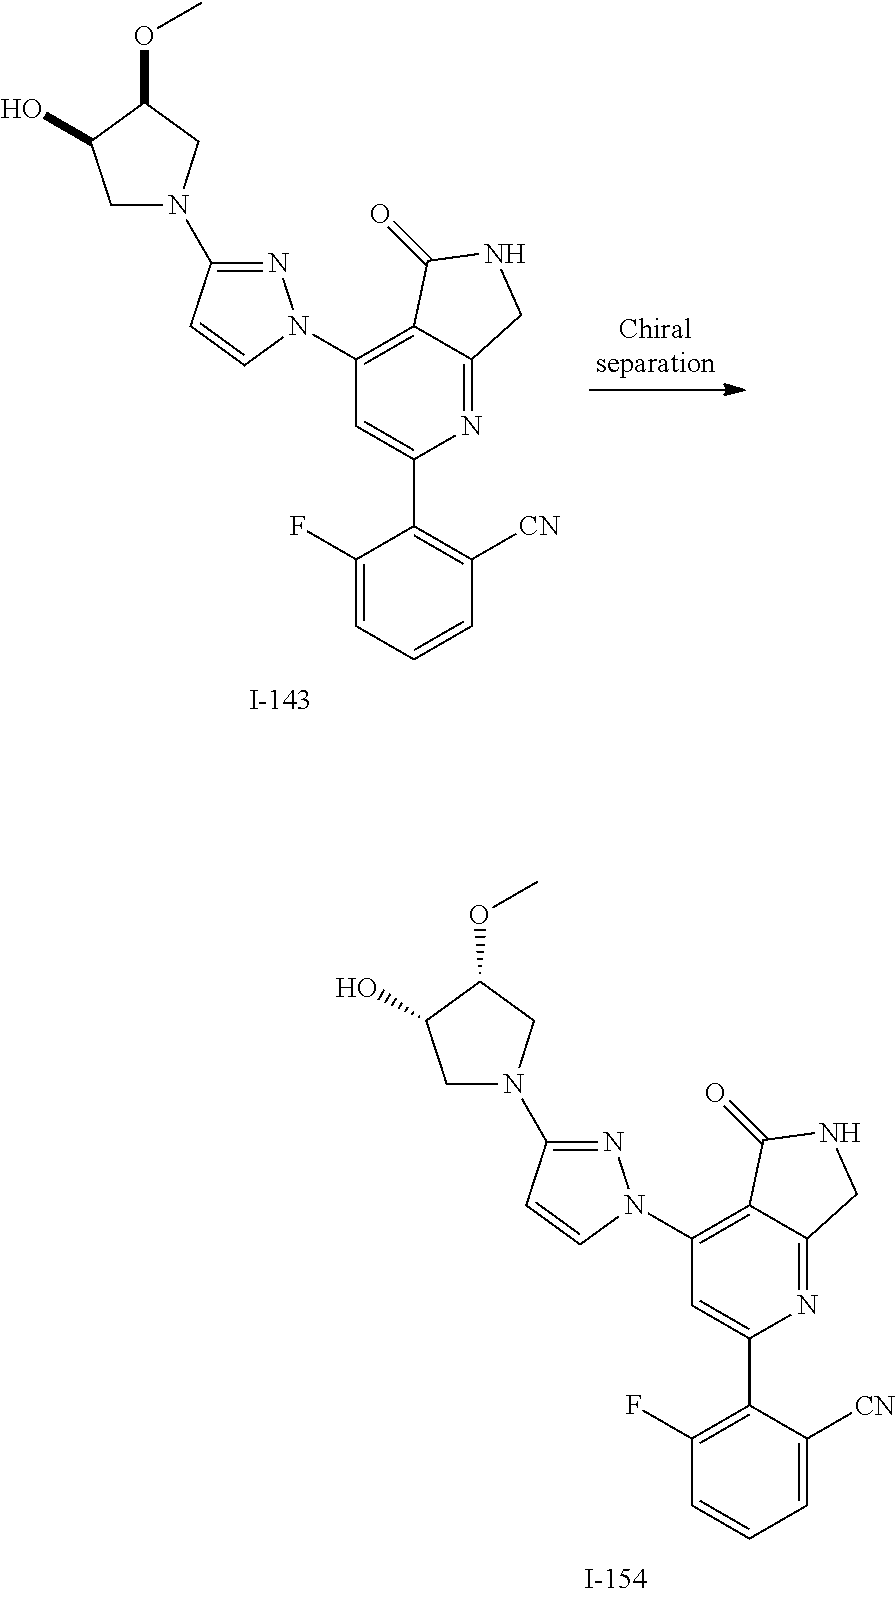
N1=C(N2CC(O)C(OC)C2)C=CN1C1=C2C(=NC(C3=C([CN])C=CC=C3F)=C1)CNC2=O.N1=C(N2CC(O)C(OC)C2)C=CN1C1=C2C(=NC(C3=C(F)C=CC=C3[CN])=C1)CNC2=O
